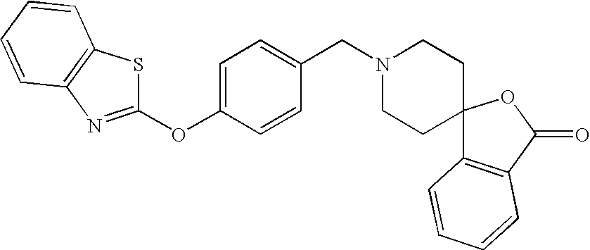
C1(OC2=CC=C(CN3CCC4(CC3)C3=C(C(=O)O4)C=CC=C3)C=C2)=NC2=C(S1)C=CC=C2
